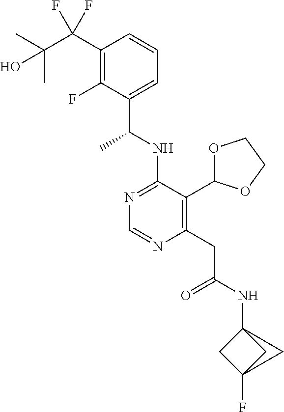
N1=C(NC(C)C2=CC=CC(C(F)(F)C(C)(C)O)=C2F)C(C2OCCO2)=C(CC(=O)NC23CC(F)(C2)C3)N=C1
